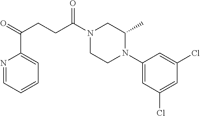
C1(N2CCN(C(CCC(=O)C3=CC=CC=N3)=O)CC2C)=CC(Cl)=CC(Cl)=C1
